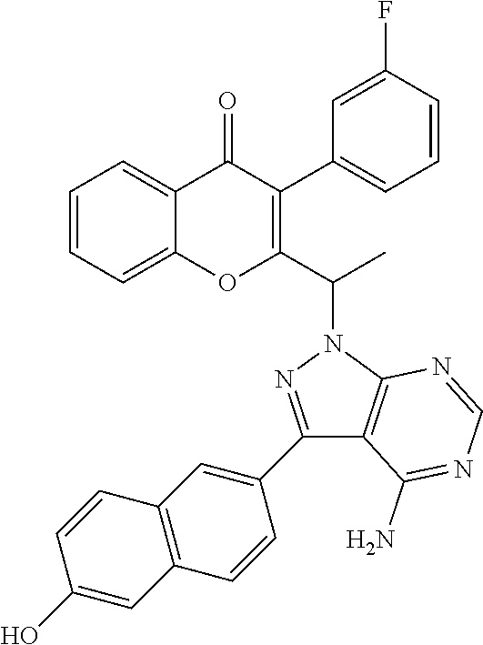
C1=CC=C2C(=C1)OC(C(N1N=C(C3=CC4=C(C=C3)C=C(O)C=C4)C3=C1N=CN=C3N)C)=C(C1=CC=CC(F)=C1)C2=O
